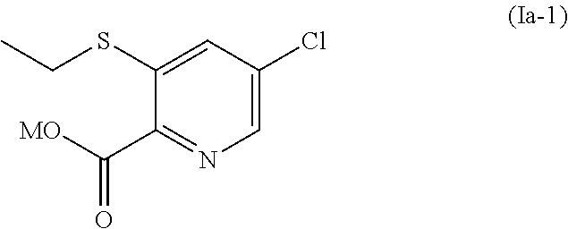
S(C1=CC(Cl)=CN=C1C([MO])=O)CC
